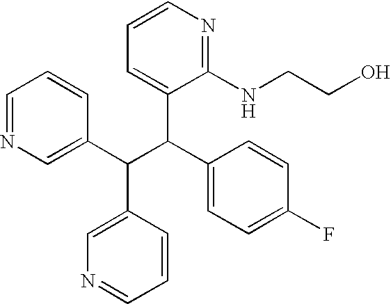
C1=NC=C(C(C(C2=CC=C(F)C=C2)C2=CC=CN=C2NCCO)C2=CN=CC=C2)C=C1
